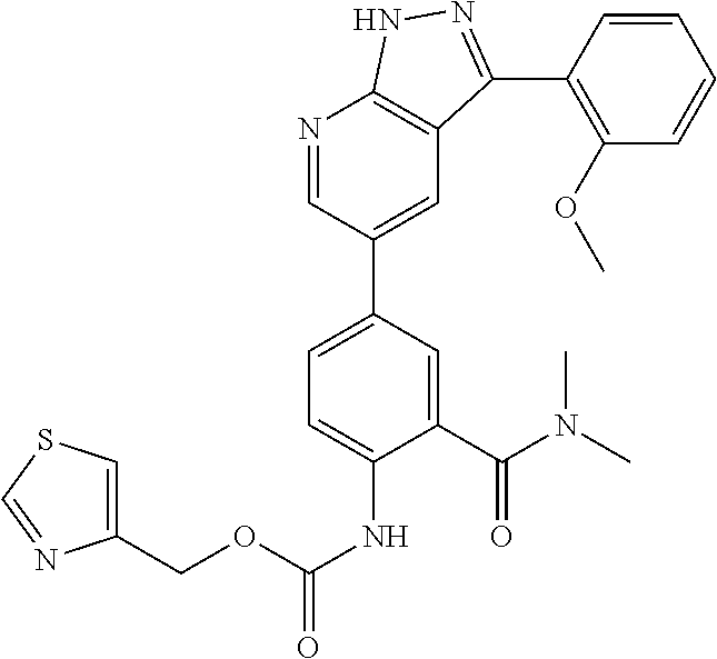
N1=CC(C2=CC=C(NC(=O)OCC3=CSC=N3)C(C(N(C)C)=O)=C2)=CC2=C1NN=C2C1=C(OC)C=CC=C1
